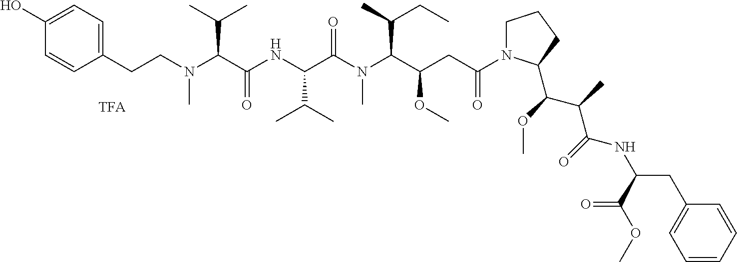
C(C1=CC=C(O)C=C1)CN(C(C(NC(C(N(C(C(OC)CC(=O)N1CCCC1C(C(C(NC(CC1=CC=CC=C1)C(=O)OC)=O)C)OC)C(CC)C)C)=O)C(C)C)=O)C(C)C)C
